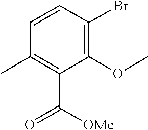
C1=CC(Br)=C(OC)C(C([OMe])=O)=C1C
